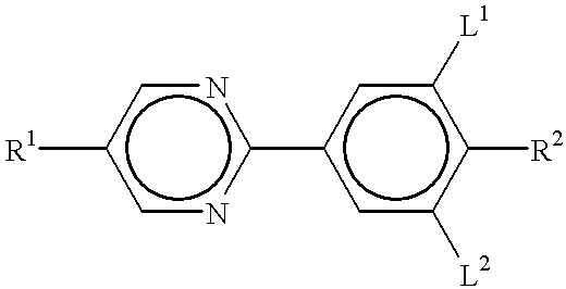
c1nc(-c2cc([L2])c([R2])c([L1])c2)ncc1[R1]
